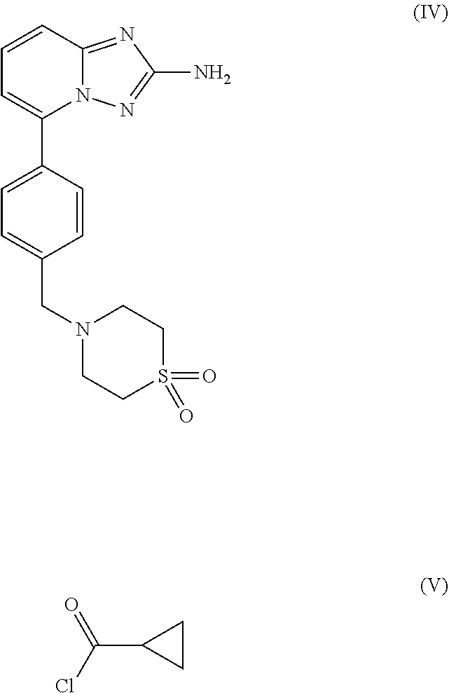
C1=CC2=NC(N)=NN2C(C2=CC=C(CN3CCS(=O)(=O)CC3)C=C2)=C1.ClC(C1CC1)=O
